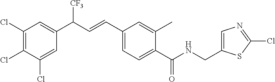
C1(Cl)=C(Cl)C(Cl)=CC(C(C=CC2=CC=C(C(=O)NCC3=CN=C(Cl)S3)C(C)=C2)[CF3])=C1
